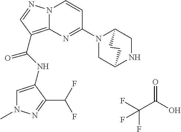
C1=C(NC(=O)C2=C3N(N=C2)C=CC(N2CC4NCC2CC4)=N3)C(C(F)F)=NN1C.FC(C(O)=O)(F)F
